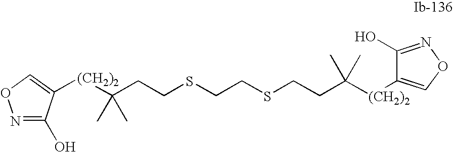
N1=C(O)C([(CH2)2]C(C)(C)CCSCCSCCC([(CH2)2]C2=CON=C2O)(C)C)=CO1
